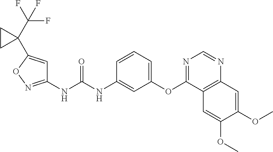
C1(NC(NC2=CC(OC3=NC=NC4=C3C=C(OC)C(OC)=C4)=CC=C2)=O)=NOC(C2(C(F)(F)F)CC2)=C1
